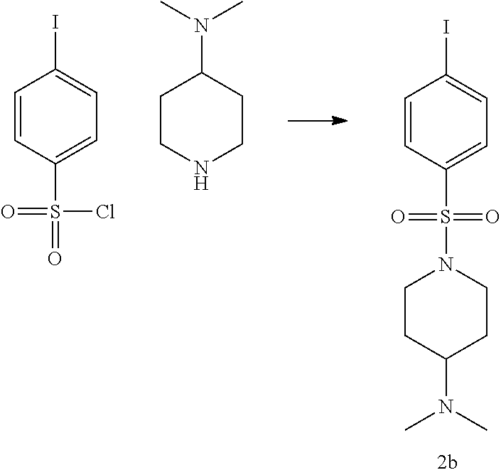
C1=CC(S(=O)(N2CCC(N(C)C)CC2)=O)=CC=C1I.C1=CC(S(=O)(=O)Cl)=CC=C1I.C1CNCCC1N(C)C
